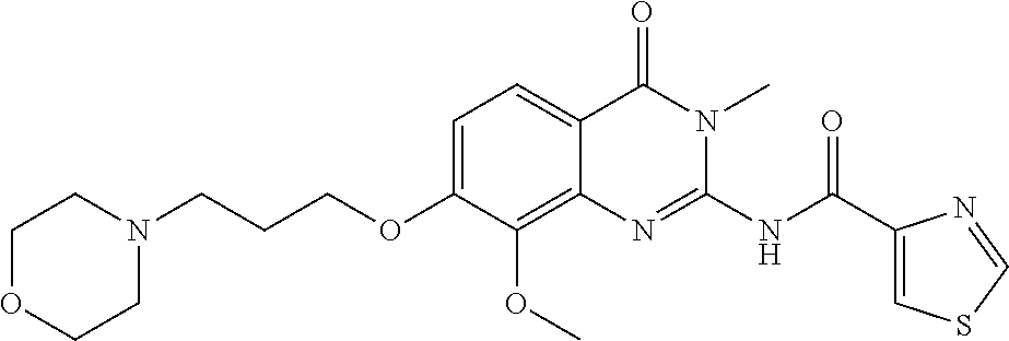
N(C(C1=CSC=N1)=O)C1=NC2=C(OC)C(OCCCN3CCOCC3)=CC=C2C(=O)N1C
